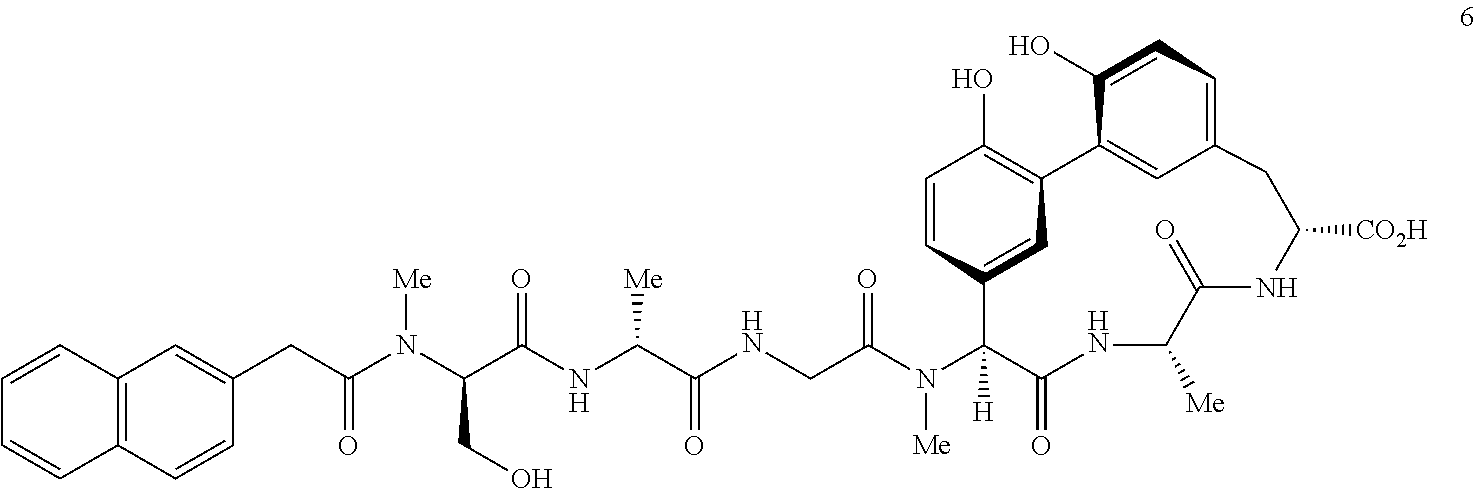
C(C(N(C(C(NC(C(NCC(N([Me])C1([H])C2=CC(=C(O)C=C2)C2=CC(=CC=C2O)CC([CO2H])NC(=O)C([Me])NC1=O)=O)=O)[Me])=O)CO)[Me])=O)C1=CC2=C(C=C1)C=CC=C2
